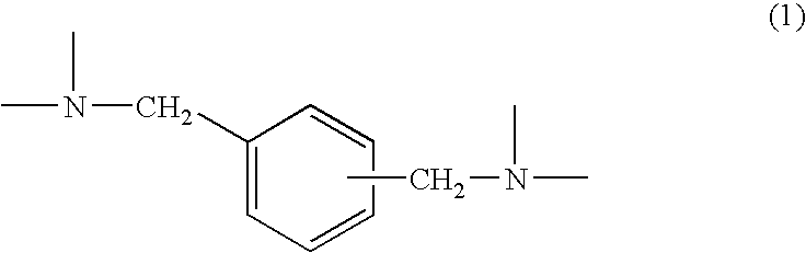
C1(CN(C)C)=CC=CC=C1.CCN(C)C
